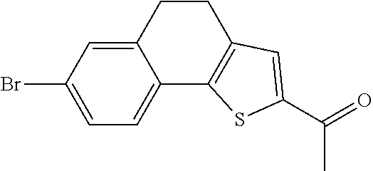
C12=CC(Br)=CC=C1C1=C(CC2)C=C(C(C)=O)S1
